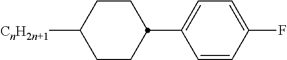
C1(C2CCC([CnH2n+1])CC2)=CC=C(F)C=C1
